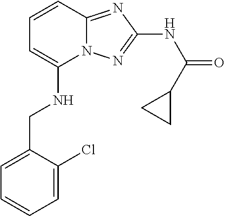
C1(NCC2=CC=CC=C2Cl)=CC=CC2=NC(NC(=O)C3CC3)=NN12
